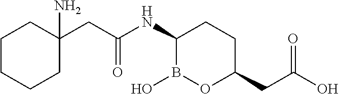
C1CCCC(CC(NC2B(O)OC(CC(O)=O)CC2)=O)(N)C1
